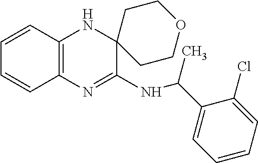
C1=CC2=C(C=C1)N=C(NC(C1=CC=CC=C1Cl)C)C1(N2)CCOCC1
